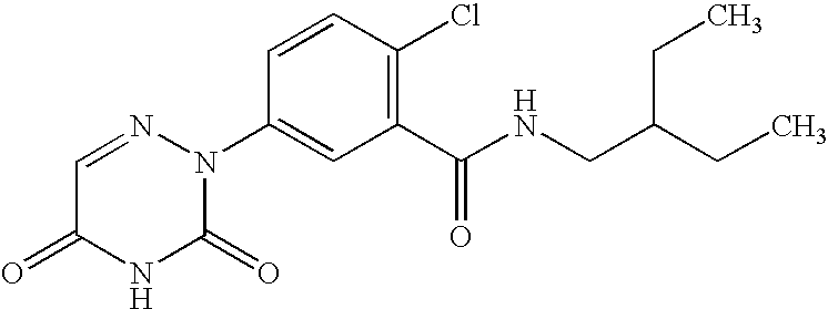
C1=NN(C2=CC(C(NCC(CC)CC)=O)=C(Cl)C=C2)C(=O)NC1=O
